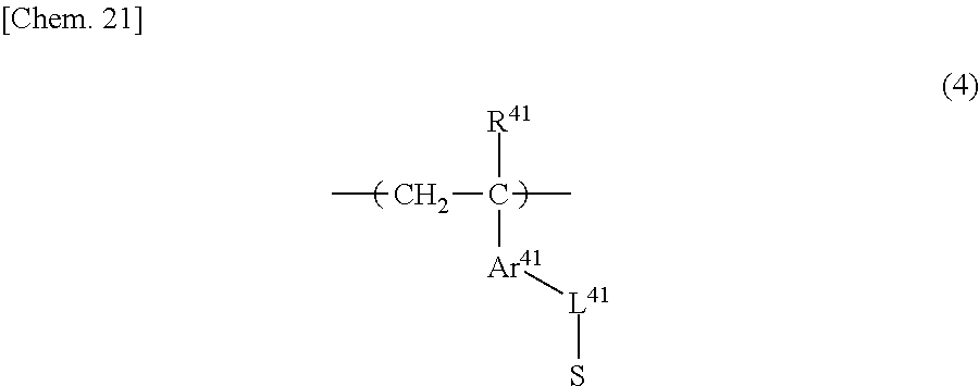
CCC(C)([R41])[Ar41][L41]S
